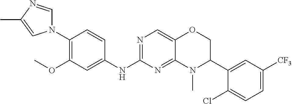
N1(C2=C(OC)C=C(NC3=NC=C4C(=N3)N(C)C(C3=CC([CF3])=CC=C3Cl)CO4)C=C2)C=NC(C)=C1
